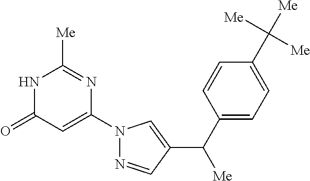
N1C(=O)C=C(N2N=CC(C(C3=CC=C(C([Me])([Me])[Me])C=C3)[Me])=C2)N=C1[Me]
